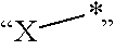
[X]*
